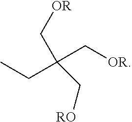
CCC(C[OR])(C[OR])C[RO]
